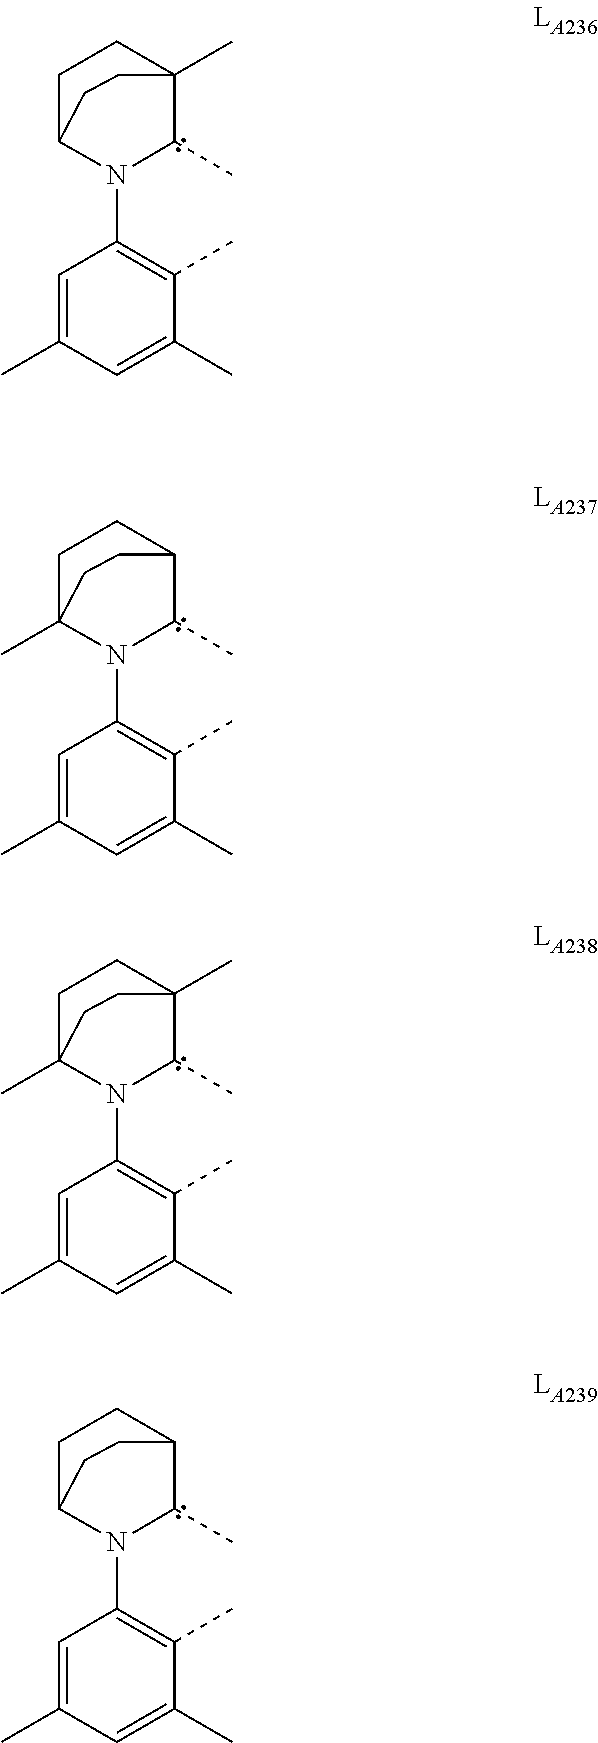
C1=C(C)C=C(C)C(C)=C1N1C(C)C2(C)CCC1CC2.C1=C(C)C=C(C)C(C)=C1N1C(C)C2CCC1(C)CC2.C1=C(C)C=C(C)C(C)=C1N1C(C)C2(C)CCC1(C)CC2.C1=C(C)C=C(C)C(C)=C1N1C(C)C2CCC1CC2
